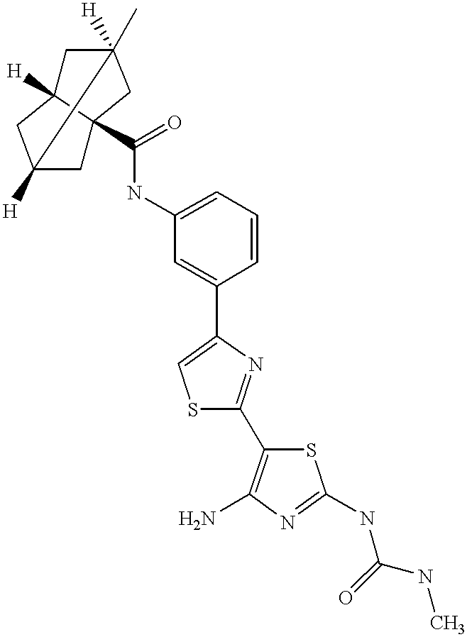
C1(C2=NC(C3=CC(NC(=O)C45C6([H])CC(C)([H])(C4)C([H])(C6)C5)=CC=C3)=CS2)=C(N)N=C(NC(NC)=O)S1
